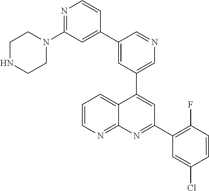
C1=C(C2=CC(N3CCNCC3)=NC=C2)C=NC=C1C1=CC(C2=C(F)C=CC(Cl)=C2)=NC2=NC=CC=C12
